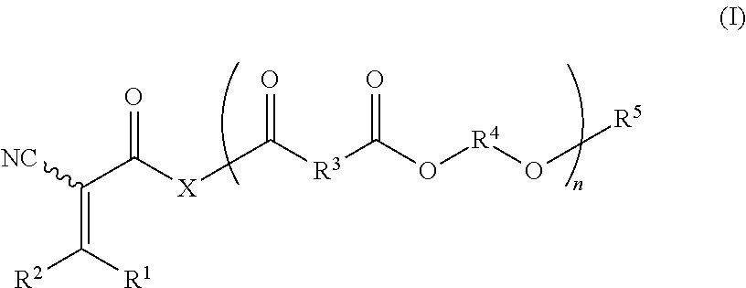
C([R3]C(O[R4]O[R5])=O)(=O)[X]C(C(=C([R1])[R2])[NC])=O
